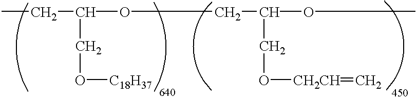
CCC(OCC(OC)CO[CH2CH]=C)CO[C18H37]
